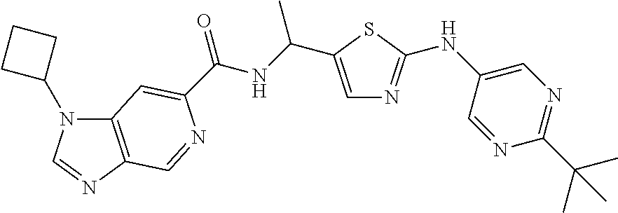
C(NC(=O)C1=CC2=C(N=CN2C2CCC2)C=N1)(C)C1=CN=C(NC2=CN=C(C(C)(C)C)N=C2)S1
